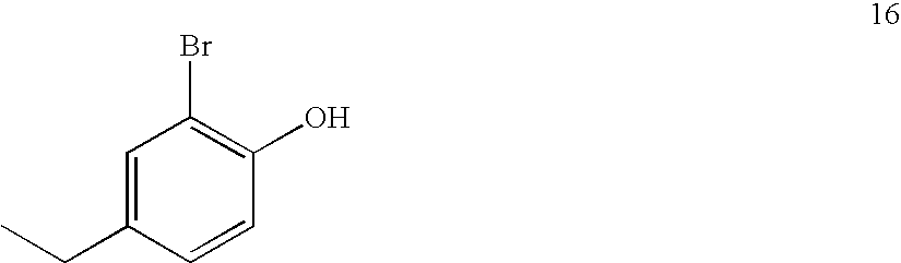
C1=C(CC)C=CC(O)=C1Br
